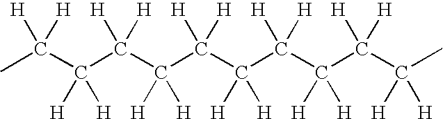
CC(C(C(C(C(C(C(C(C(C(C)([H])[H])([H])[H])([H])[H])([H])[H])([H])[H])([H])[H])([H])[H])([H])[H])([H])[H])([H])[H]
